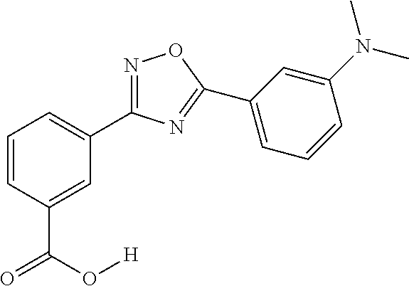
C1=CC(C(O[H])=O)=CC(C2=NOC(C3=CC=CC(N(C)C)=C3)=N2)=C1
